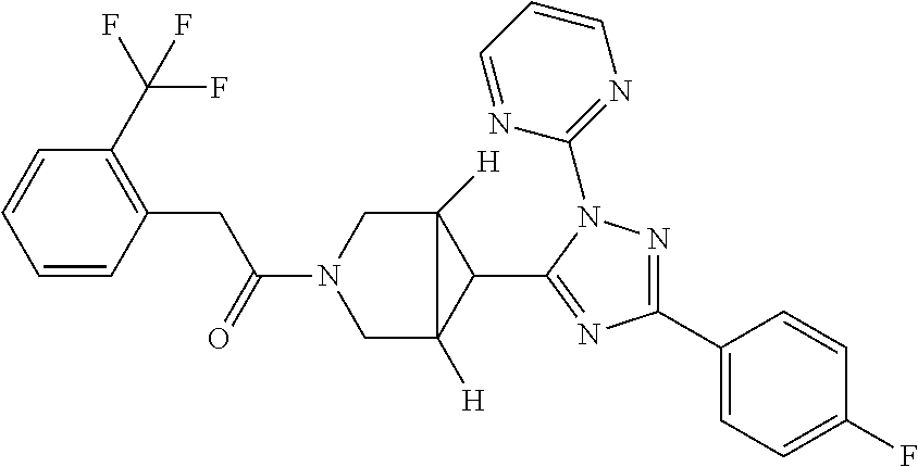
C(N1CC2([H])C(C3=NC(C4=CC=C(F)C=C4)=NN3C3=NC=CC=N3)C2([H])C1)(CC1=C(C(F)(F)F)C=CC=C1)=O
